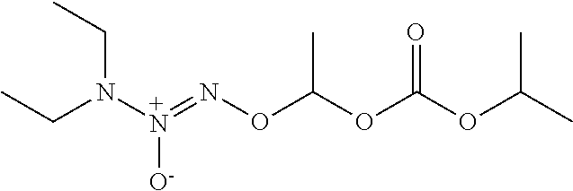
N([+N](=NOC(OC(OC(C)C)=O)C)[O-])(CC)CC
